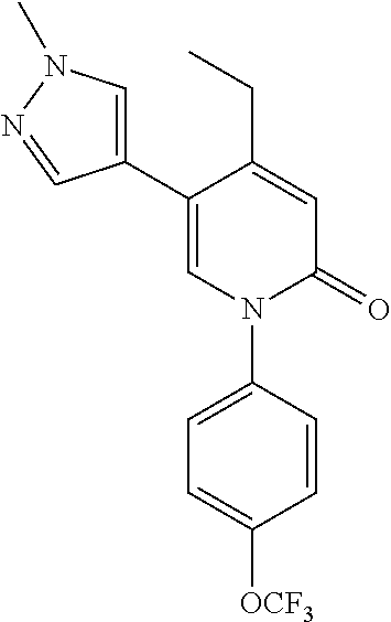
C1=C(CC)C(C2=CN(C)N=C2)=CN(C2=CC=C([OCF3])C=C2)C1=O
